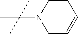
N1(C(C)(C)C)CC=CCC1
